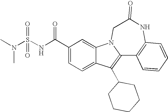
C1(C(NS(N(C)C)(=O)=O)=O)=CC=C2C(=C1)N1C(=C2C2CCCCC2)C2=C(NC(=O)C1)C=CC=C2
